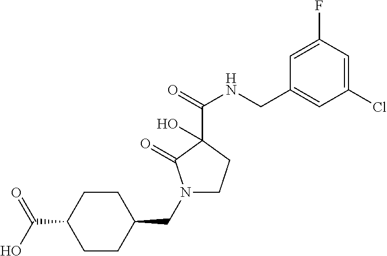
N1(CC2CCC(C(O)=O)CC2)CCC(C(=O)NCC2=CC(Cl)=CC(F)=C2)(O)C1=O
